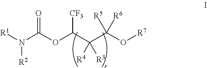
N(C(OC(C(C(O[R7])([R5])[R6])([R4])[R3])[CF3])=O)([R1])[R2]
